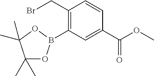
C1(CBr)=C(B2OC(C)(C)C(C)(C)O2)C=C(C(OC)=O)C=C1
